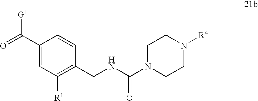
C1(C(=O)[G1])=CC([R1])=C(CNC(=O)N2CCN([R4])CC2)C=C1
